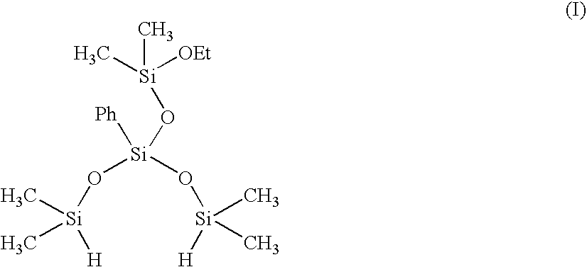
C[Si]([OEt])(C)O[Si](O[Si]([H])(C)C)(O[Si]([H])(C)C)[Ph]
